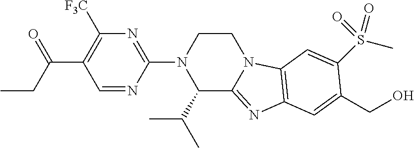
O=C(CC)C1=C([F3C])N=C(N2C(C(C)C)C3=NC4=C(N3CC2)C=C(S(C)(=O)=O)C(CO)=C4)N=C1
